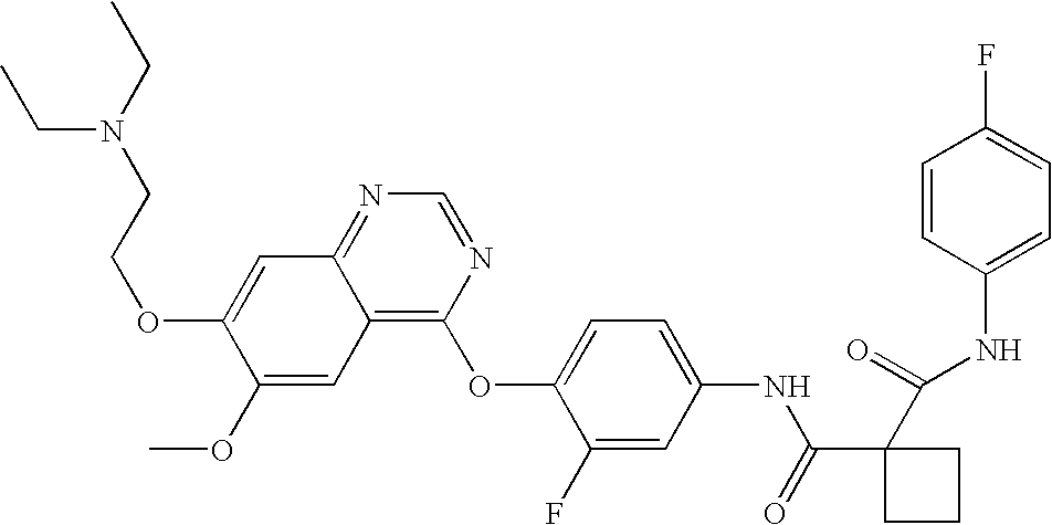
C1=CC(NC(=O)C2(C(=O)NC3=CC=C(OC4=C5C(=NC=N4)C=C(OCCN(CC)CC)C(OC)=C5)C(F)=C3)CCC2)=CC=C1F
